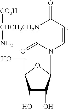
C1(O)C(O)C(N2C(=O)[CHCH2CH2N](N)([CO2H])C(=O)C=C2)OC1CO
